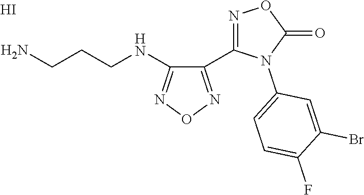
C1(C2=NOC(=O)N2C2=CC=C(F)C(Br)=C2)=NON=C1NCCCN.I
